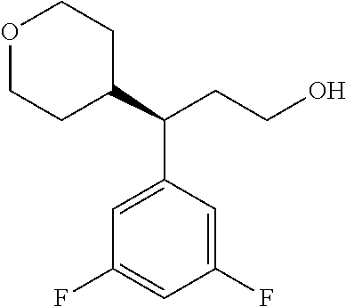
O1CCC(C(CCO)C2=CC(F)=CC(F)=C2)CC1
